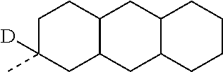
C12C(CC3C(C1)CCCC3)CC(C)([D])CC2
